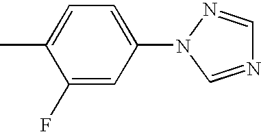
N1=CN(C2=CC=C(C)C(F)=C2)N=C1
